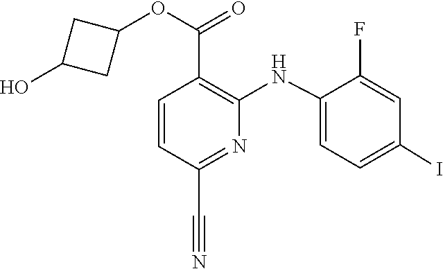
C1(NC2=C(C(OC3CC(O)C3)=O)C=CC(C#N)=N2)=CC=C(I)C=C1F
